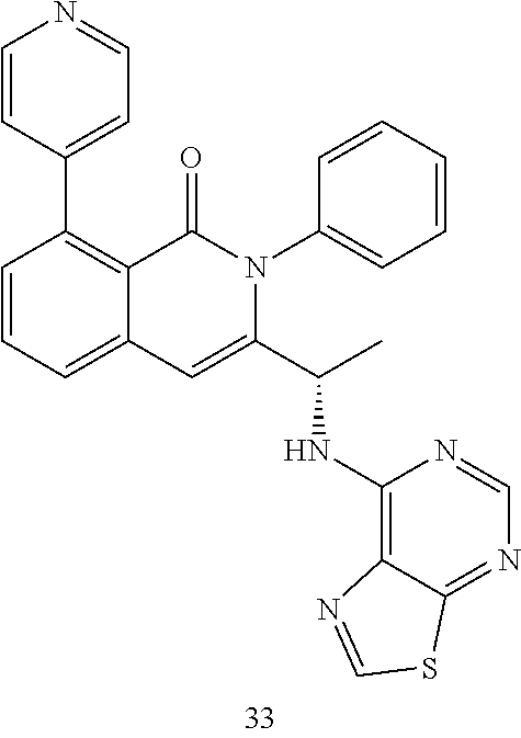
C1=CC(C2=C3C(=CC=C2)C=C(C(C)NC2=C4C(=NC=N2)SC=N4)N(C2=CC=CC=C2)C3=O)=CC=N1
